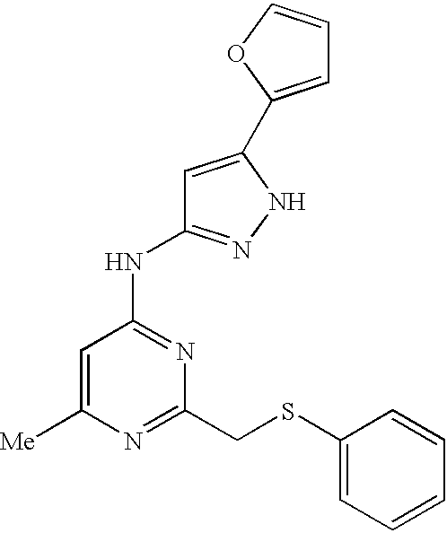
[Me]C1=CC(NC2=NNC(C3=CC=CO3)=C2)=NC(CSC2=CC=CC=C2)=N1
